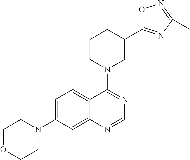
C1OCCN(C2=CC=C3C(=C2)N=CN=C3N2CC(C3=NC(C)=NO3)CCC2)C1
